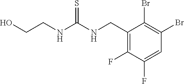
C1(CNC(NCCO)=S)=C(F)C(F)=CC(Br)=C1Br
